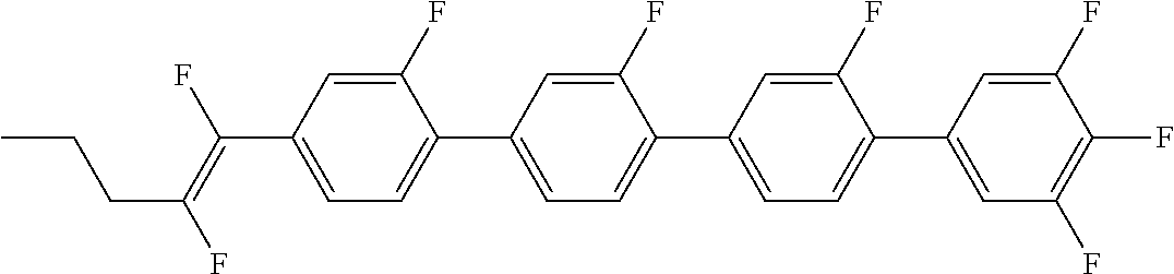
C(C1=CC=C(C2=CC=C(C3=CC=C(C4=CC(F)=C(F)C(F)=C4)C(F)=C3)C(F)=C2)C(F)=C1)(=C(F)CCC)F
